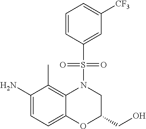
C1=CC(S(N2C3=C(C)C(N)=CC=C3OC(CO)C2)(=O)=O)=CC([CF3])=C1
